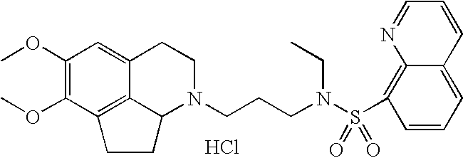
C12=C3C(OC)=C(OC)C=C1CCN(CCCN(S(C1=C4C(=CC=C1)C=CC=N4)(=O)=O)CC)C2CC3.Cl
